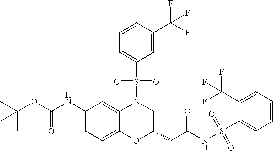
C1(NC(OC(C)(C)C)=O)=CC=C2C(=C1)N(S(C1=CC=CC(C(F)(F)F)=C1)(=O)=O)CC(CC(NS(C1=CC=CC=C1C(F)(F)F)(=O)=O)=O)O2
